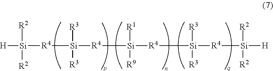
[Si]([R4][Si]([R3])([R3])[R4][Si]([R1])([R9])[R4][Si]([R3])([R3])[R4][Si]([H])([R2])[R2])([H])([R2])[R2]
